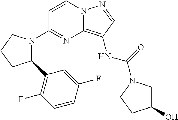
C1=CN2C(=C(NC(=O)N3CC(O)CC3)C=N2)N=C1N1C(C2=C(F)C=CC(F)=C2)CCC1
